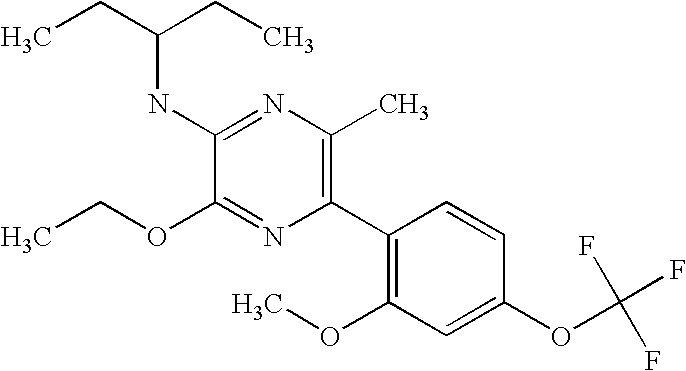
C1(OCC)=NC(C2=C(OC)C=C(OC(F)(F)F)C=C2)=C(C)N=C1NC(CC)CC
